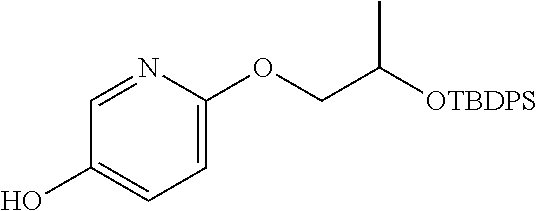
C1=C(OCC([OTBDPS])C)N=CC(O)=C1
